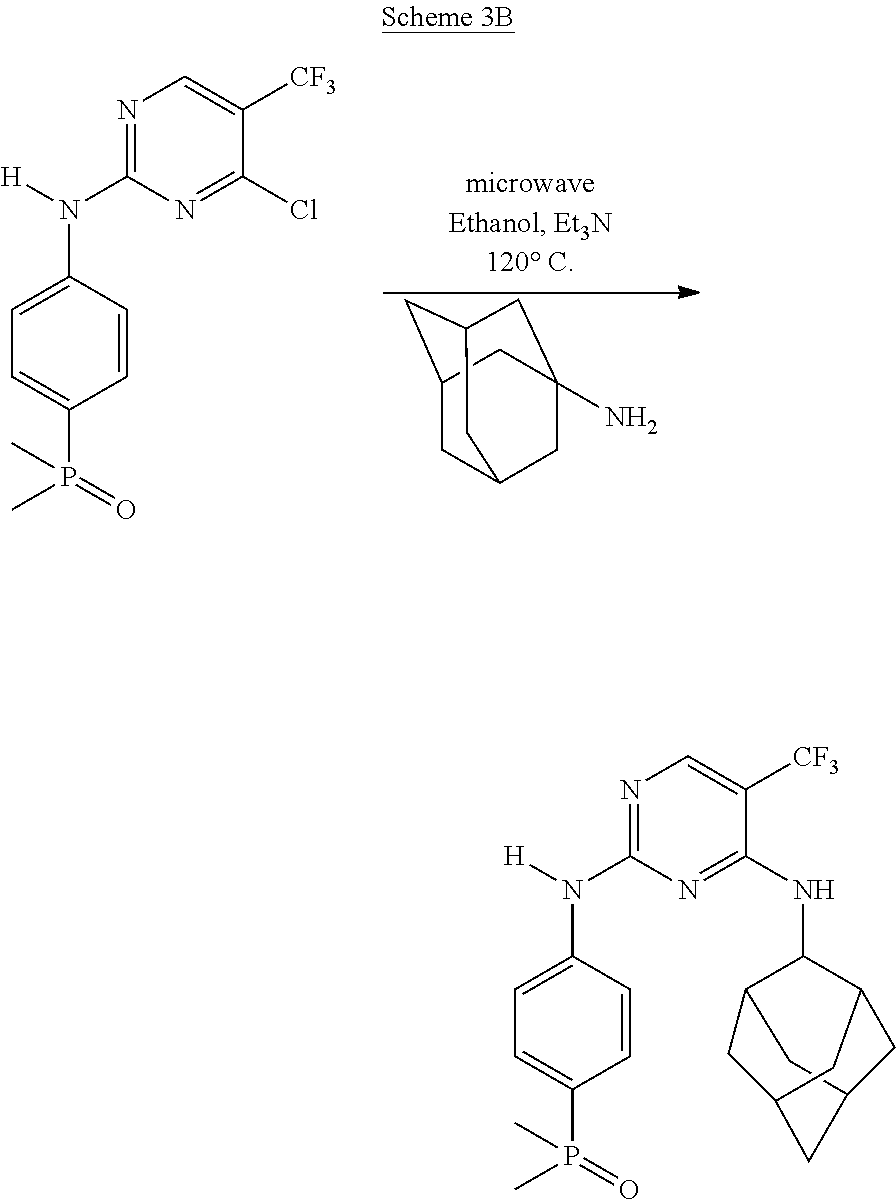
N1=C(N([H])C2=CC=C(P(=O)(C)C)C=C2)N=C(Cl)C([CF3])=C1.C1C2CC3CC(N)(CC1C3)C2.C12CC3C(NC4=NC(N([H])C5=CC=C(P(=O)(C)C)C=C5)=NC=C4[CF3])C(CC(C3)C1)C2
